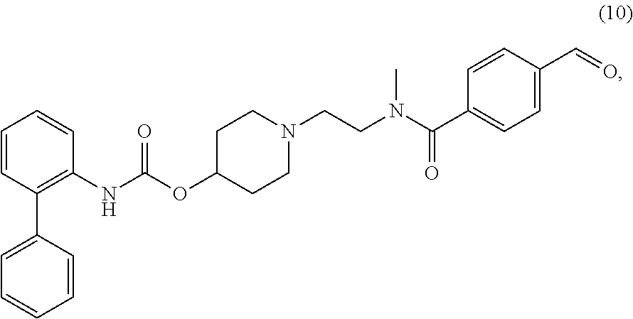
C1=CC(C2=CC=CC=C2)=C(NC(OC2CCN(CCN(C(C3=CC=C(C=O)C=C3)=O)C)CC2)=O)C=C1
